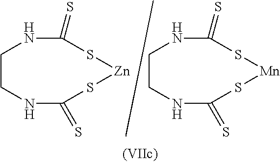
C1CNC(=S)S[Zn]SC(=S)N1.C1CNC(=S)S[Mn]SC(=S)N1
